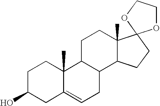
C1C(O)CC2=CCC3C(C2(C)C1)CCC1(C)C3CCC12OCCO2
